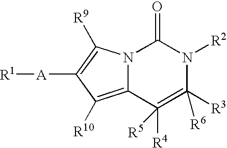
N12C(=C([R10])C([A][R1])=C1[R9])C([R4])([R5])=C([R3])([R6])N([R2])C2=O
